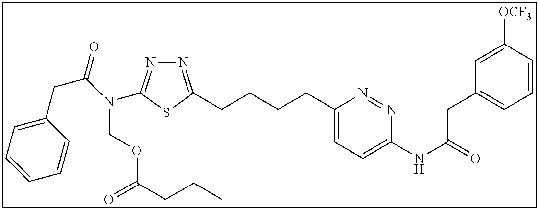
N1=C(CCCCC2=CC=C(NC(=O)CC3=CC=CC([OCF3])=C3)N=N2)SC(N(C(CC2=CC=CC=C2)=O)COC(CCC)=O)=N1
